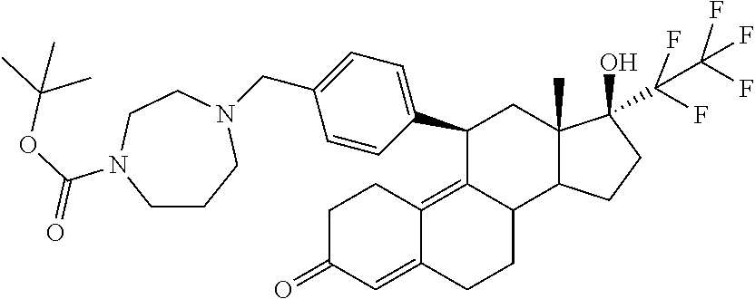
C1C(=O)C=C2C(=C3C(CC2)C2C(C)(CC3C3=CC=C(CN4CCCN(C(OC(C)(C)C)=O)CC4)C=C3)C(C(F)(F)C(F)(F)F)(O)CC2)C1
